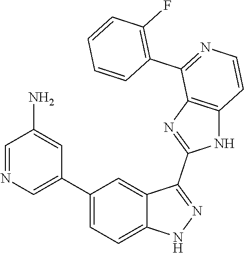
C1(C2=CN=CC(N)=C2)=CC=C2C(=C1)C(C1=NC3=C(N1)C=CN=C3C1=C(F)C=CC=C1)=NN2
